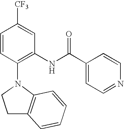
C1=CC(N2CCC3=C2C=CC=C3)=C(NC(C2=CC=NC=C2)=O)C=C1[CF3]
